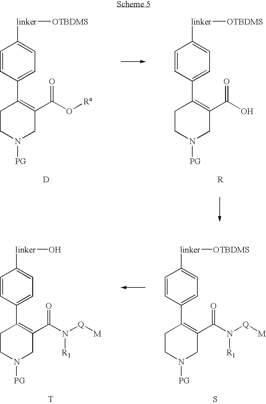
C1=CC(C2=C(C(O[Ra])=O)CN([PG])CC2)=CC=C1[linker][OTBDMS].[D].[R].C1=CC(C2=C(C(O)=O)CN([PG])CC2)=CC=C1[linker][OTBDMS].C1=CC(C2=C(C(N([Q][M])[R1])=O)CN([PG])CC2)=CC=C1[linker]O.[T].C1=CC(C2=C(C(N([Q][M])[R1])=O)CN([PG])CC2)=CC=C1[linker][OTBDMS].S
